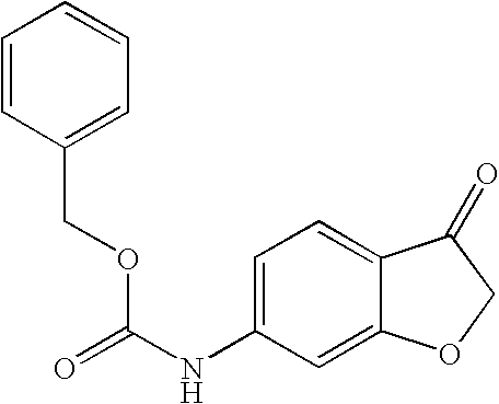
C1=C(NC(OCC2=CC=CC=C2)=O)C=C2C(=C1)C(=O)CO2
